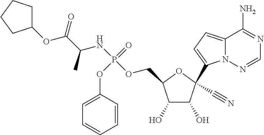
C1(O)C(O)C(C#N)(C2=CC=C3N2N=CN=C3N)OC1COP(NC(C(OC1CCCC1)=O)C)(=O)OC1=CC=CC=C1
